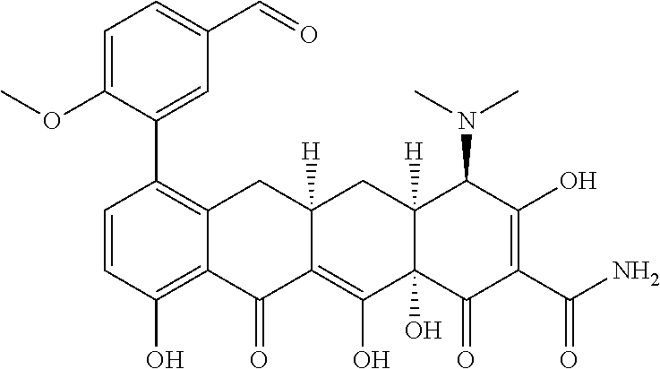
C1=CC(O)=C2C(=C1C1=CC(C=O)=CC=C1OC)CC1([H])C(=C(O)C3(O)C([H])(C1)C(N(C)C)C(O)=C(C(N)=O)C3=O)C2=O
